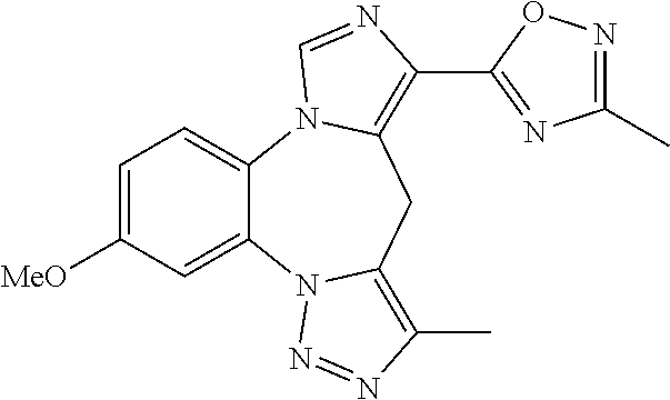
C1=C([MeO])C=C2C(=C1)N1C(=C(C3=NC(C)=NO3)N=C1)CC1=C(C)N=NN21
